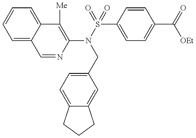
C1=NC(N(S(=O)(=O)C2=CC=C(C(=O)[OEt])C=C2)CC2=CC=C3C(=C2)CCC3)=C([Me])C2=CC=CC=C12
